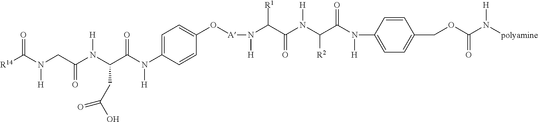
O(C1=CC=C(N(C(C(N(C(CN(C([R14])=O)[H])=O)[H])CC(O)=O)=O)[H])C=C1)[A]N([H])C(C(N(C(C(N([H])C1=CC=C(COC(=O)N([polyamine])[H])C=C1)=O)[R2])[H])=O)[R1]
